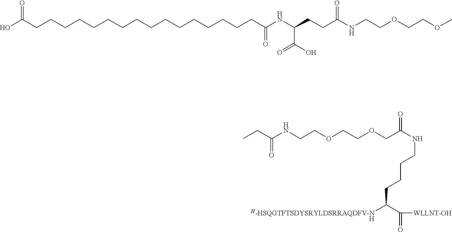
[H].N(CCCCC([H-HSQGTFTSDYSRYLDSRRAQDFV-N])C([WLLNT-OH])=O)C(COCCOCCNC(CC)=O)=O.C(CCCCCCC(NC(CCC(NCCOCCOC)=O)C(O)=O)=O)CCCCCCCCCC(O)=O
